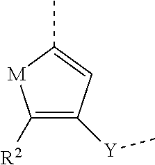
C1([R2])=C([Y]C)C=C(C)[M]1
